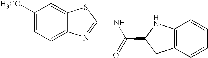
C1([H3CO])=CC=C2C(=C1)SC(NC(=O)C1NC3=C(C1)C=CC=C3)=N2
